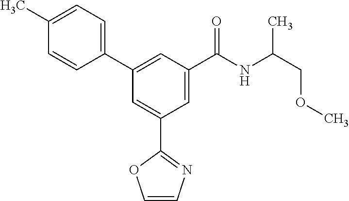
C1=CN=C(C2=CC(C3=CC=C(C)C=C3)=CC(C(NC(COC)C)=O)=C2)O1
